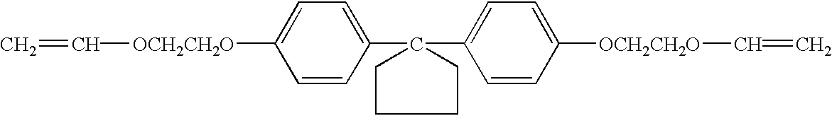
C=C[OCH2CH2O]C1=CC=C(C2(C3=CC=C([OCH2CH2O]C=C)C=C3)CCCC2)C=C1
